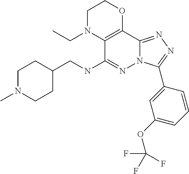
C1N(CC)C2=C(OC1)C1=NN=C(C3=CC(OC(F)(F)F)=CC=C3)N1N=C2NCC1CCN(C)CC1
